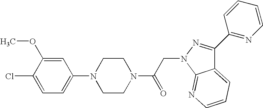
C1=C(Cl)C(OC)=CC(N2CCN(C(=O)CN3N=C(C4=NC=CC=C4)C4=CC=CN=C43)CC2)=C1
